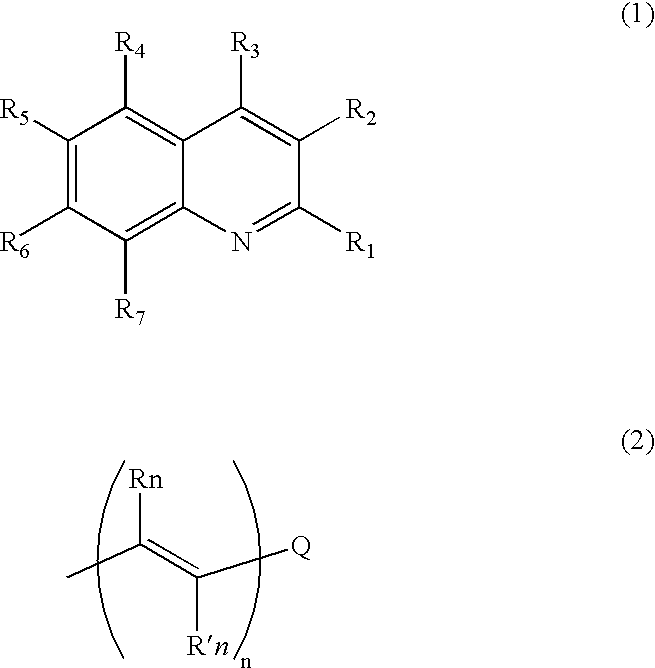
CC(=C([Q])[Rn])[Rn].C1([R5])=C([R6])C([R7])=C2C(=C1[R4])C([R3])=C([R2])C([R1])=N2
